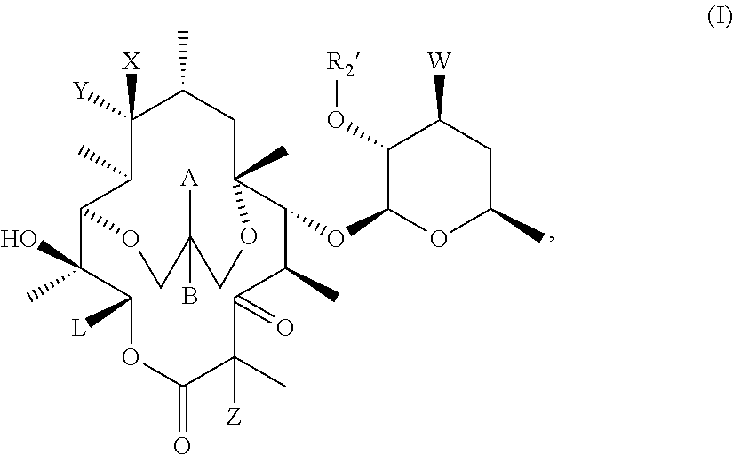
C1(O[R2])C(OC2C(C)C(=O)C(C)([Z])C(=O)OC([L])C(C)(O)C3C(C)C([Y])([X])C(C)CC2(C)OCC(B)([A])CO3)OC(C)CC1[W]
